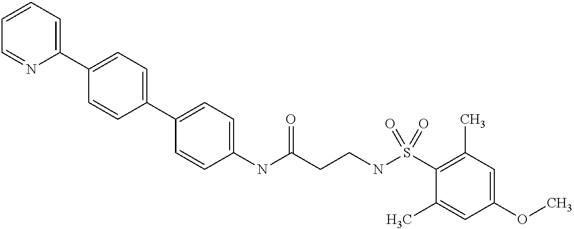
C1=CC=C(C2=CC=C(C3=CC=C(NC(CCNS(C4=C(C)C=C(OC)C=C4C)(=O)=O)=O)C=C3)C=C2)N=C1
